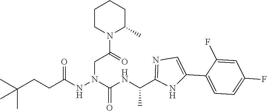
C(CC(NN(C(NC(C)C1=NC=C(C2=CC=C(F)C=C2F)N1)=O)CC(N1C(C)CCCC1)=O)=O)C(C)(C)C
